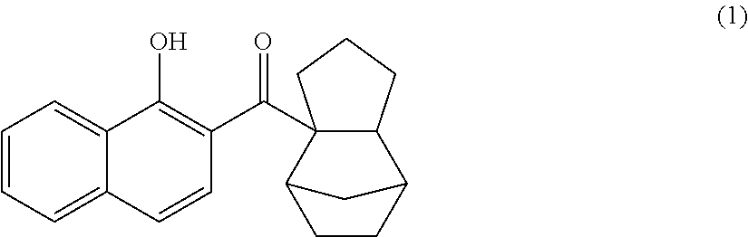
C1CC2C3CCCC3(C(C3=C(O)C4=CC=CC=C4C=C3)=O)C1C2
